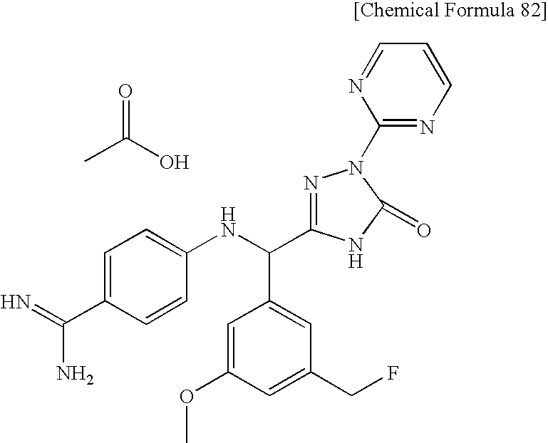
N=C(C1=CC=C(NC(C2=CC(CF)=CC(OC)=C2)C2=NN(C3=NC=CC=N3)C(=O)N2)C=C1)N.CC(O)=O
